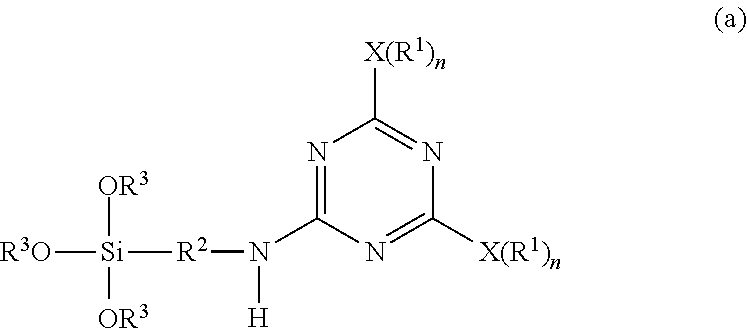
N1=C(N([H])[R2][Si]([OR3])([OR3])[R3O])N=C([X(R1)n])N=C1[X(R1)n]
